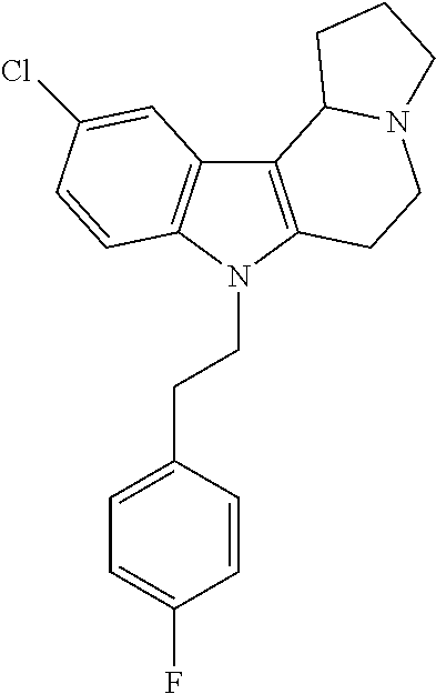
C12=C(N(CCC3=CC=C(F)C=C3)C3=C1C=C(Cl)C=C3)CCN1C2CCC1
